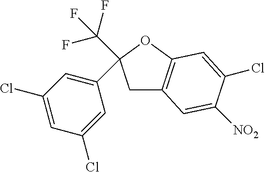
C1C2=C(OC1(C(F)(F)F)C1=CC(Cl)=CC(Cl)=C1)C=C(Cl)C([NO2])=C2
